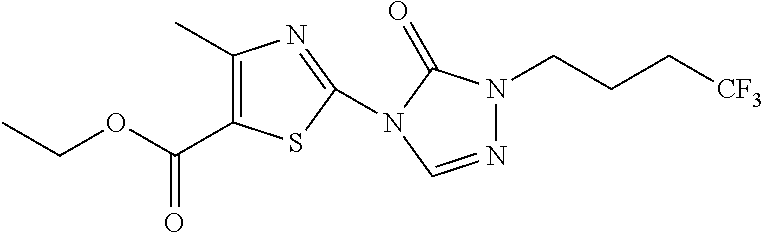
C1(C)=C(C(OCC)=O)SC(N2C(=O)N(CCC[CF3])N=C2)=N1
